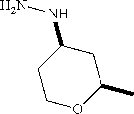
C1COC(C)CC1NN
